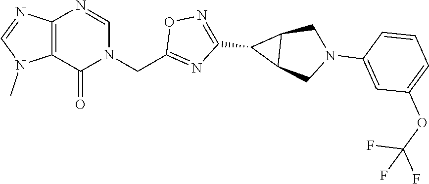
C12=C(C(=O)N(CC3=NC(C4C5C4CN(C4=CC(OC(F)(F)F)=CC=C4)C5)=NO3)C=N1)N(C)C=N2
